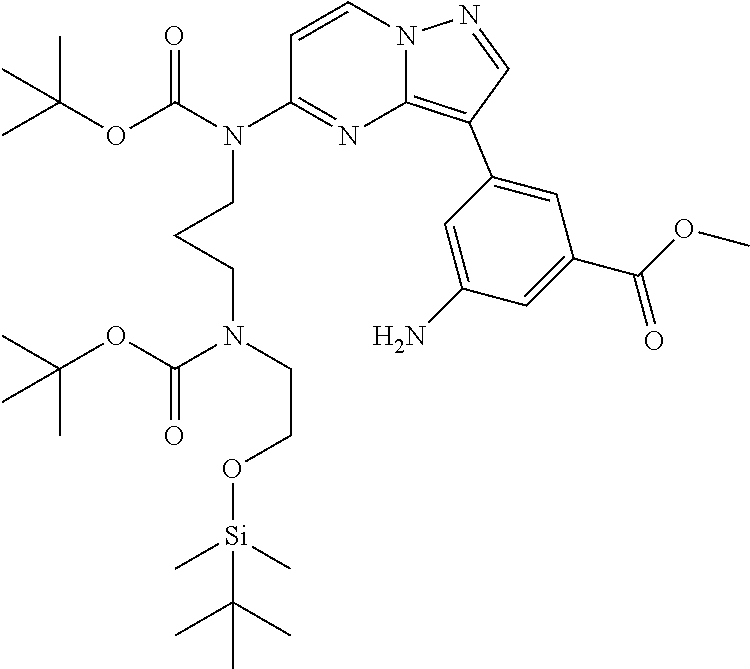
C1(N)=CC(C2=C3N=C(N(C(OC(C)(C)C)=O)CCCN(CCO[Si](C(C)(C)C)(C)C)C(OC(C)(C)C)=O)C=CN3N=C2)=CC(C(OC)=O)=C1
